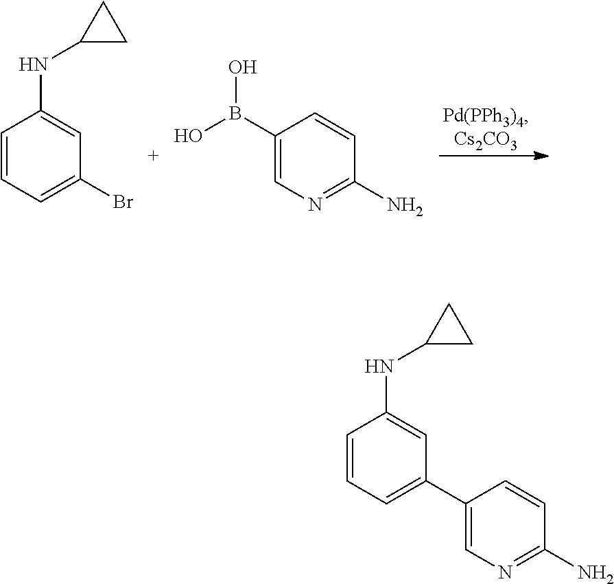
C1=CC=C(Br)C=C1NC1CC1.C1(B(O)O)=CN=C(N)C=C1.C1=CC=C(C2=CN=C(N)C=C2)C=C1NC1CC1
